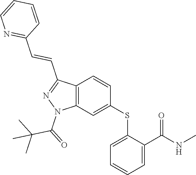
C1(SC2=CC3=C(C=C2)C(C=CC2=NC=CC=C2)=NN3C(=O)C(C)(C)C)=CC=CC=C1C(NC)=O
